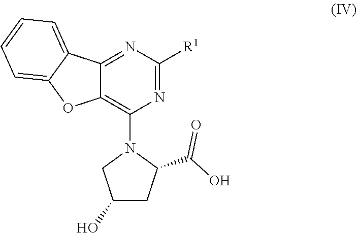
C12=NC([R1])=NC(N3CC(O)CC3C(O)=O)=C1OC1=CC=CC=C21
